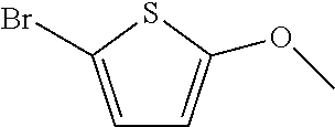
C1=C(Br)SC(OC)=C1
